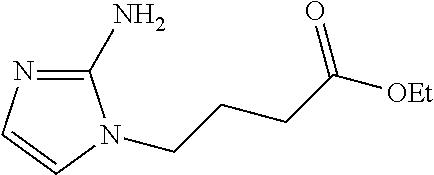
C1(N)=NC=CN1CCCC([OEt])=O
